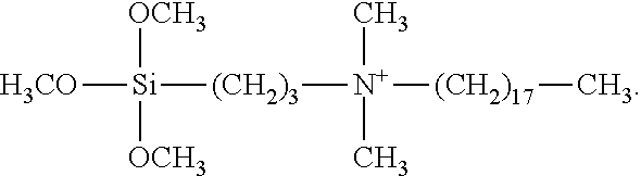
[H3CO][Si]([(CH2)3][N+]([(CH2)17]C)(C)C)([OCH3])[OCH3]
